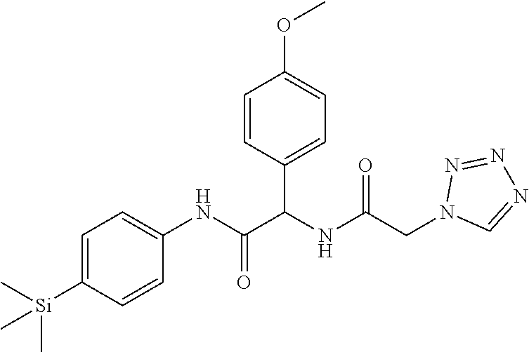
C1=C([Si](C)(C)C)C=CC(NC(=O)C(NC(CN2C=NN=N2)=O)C2=CC=C(OC)C=C2)=C1
